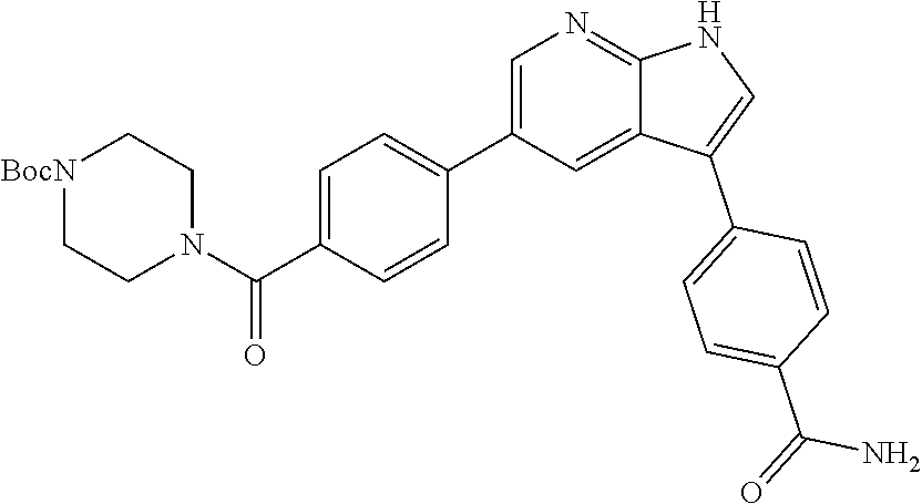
C1=C(C(N2CC[BocN]CC2)=O)C=CC(C2=CN=C3C(=C2)C(C2=CC=C(C(=O)N)C=C2)=CN3)=C1
